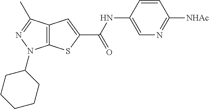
C12=C(C(C)=NN1C1CCCCC1)C=C(C(NC1=CN=C([NHAc])C=C1)=O)S2
